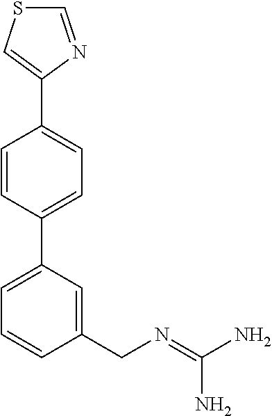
C1=CC(C2=CC=CC(CN=C(N)N)=C2)=CC=C1C1=CSC=N1
